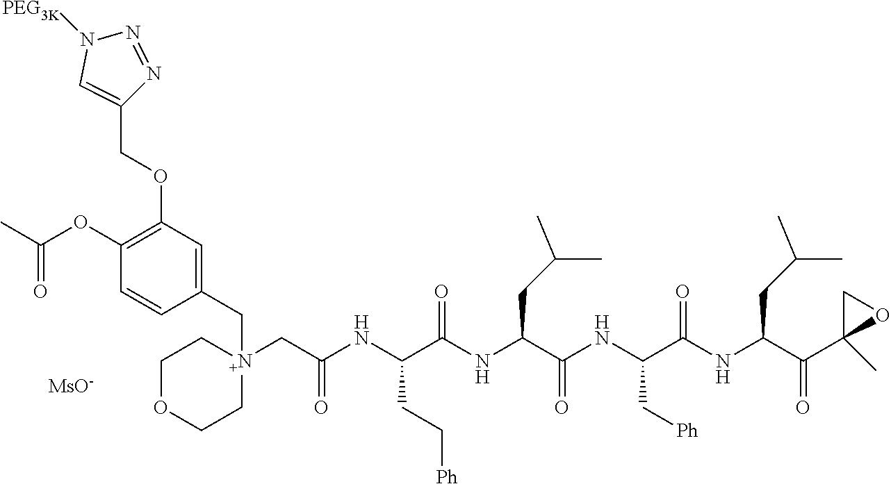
[MsO-].C(OC1=C(OC(C)=O)C=CC(C[N+]2(CC(NC(C(NC(C(NC(C(NC(C(C3(C)OC3)=O)CC(C)C)=O)C[Ph])=O)CC(C)C)=O)CC[Ph])=O)CCOCC2)=C1)C1=CN([PEG3K])N=N1
